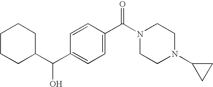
C1(C(C2=CC=C(C(N3CCN(C4CC4)CC3)=O)C=C2)O)CCCCC1
